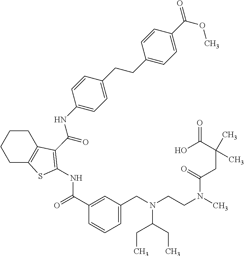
N(C1=CC=C(CCC2=CC=C(C(=O)OC)C=C2)C=C1)C(=O)C1=C(NC(=O)C2=CC(CN(CCN(C)C(CC(C)(C(O)=O)C)=O)C(CC)CC)=CC=C2)SC2=C1CCCC2
